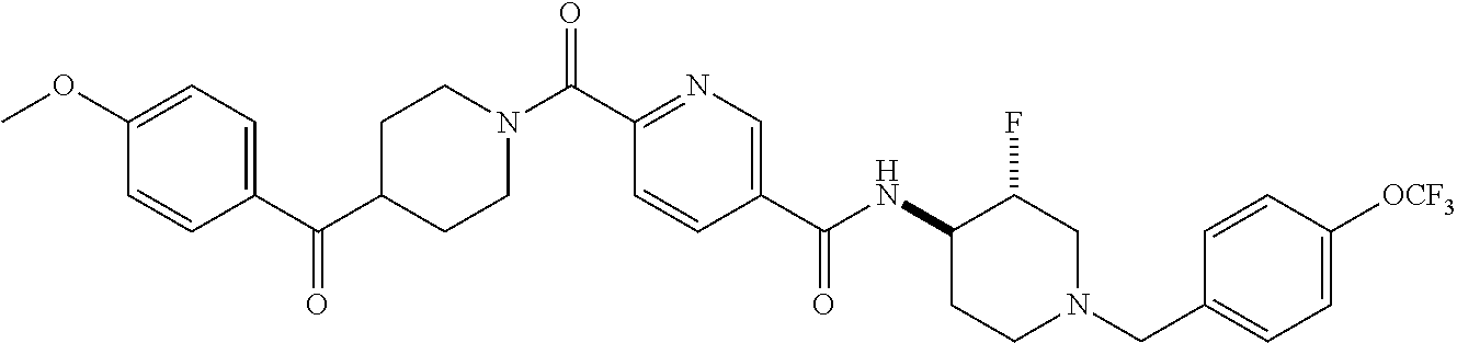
C1(C(C2CCN(C(C3=NC=C(C(NC4CCN(CC5=CC=C([OCF3])C=C5)CC4F)=O)C=C3)=O)CC2)=O)=CC=C(OC)C=C1
